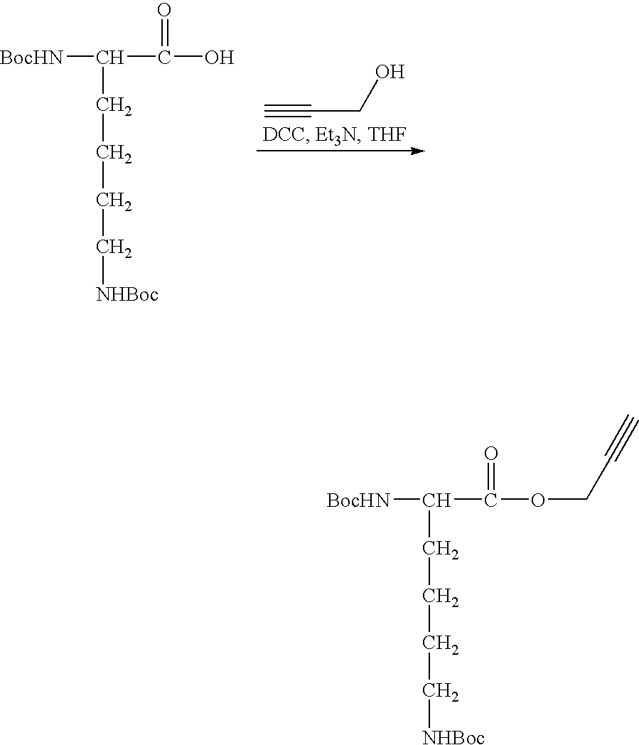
[BocHN]C(C(O)=O)CCCC[NHBoc].C#CCO.[BocHN]C(C(OCC#C)=O)CCCC[NHBoc]
